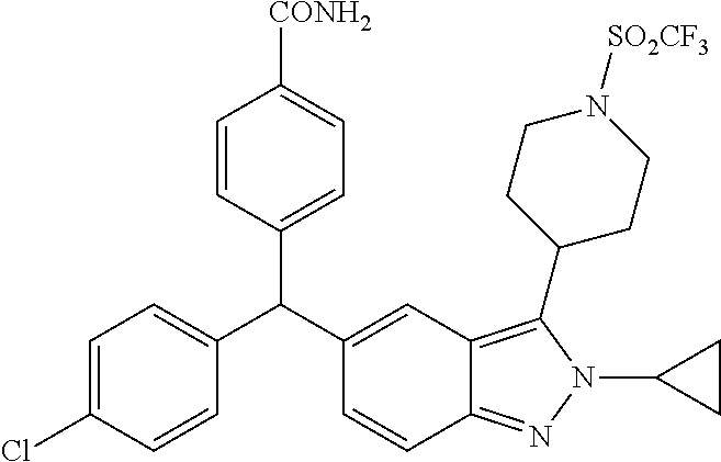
C1=C(Cl)C=CC(C(C2=CC3=C(C4CCN([SO2CF3])CC4)N(C4CC4)N=C3C=C2)C2=CC=C([CONH2])C=C2)=C1
